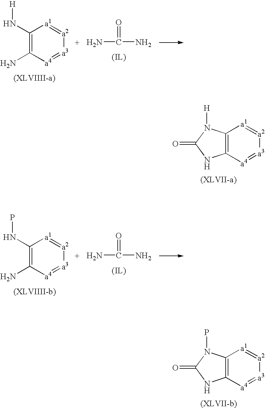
C1(N[H])=C(N)[a4]=[a3][a2]=[a1]1.NC(N)=O.C12=C([a4]=[a3][a2]=[a1]1)NC(=O)N2[H].C1(NP)=C(N)[a4]=[a3][a2]=[a1]1.NC(N)=O.C12=C([a4]=[a3][a2]=[a1]1)NC(=O)N2P
